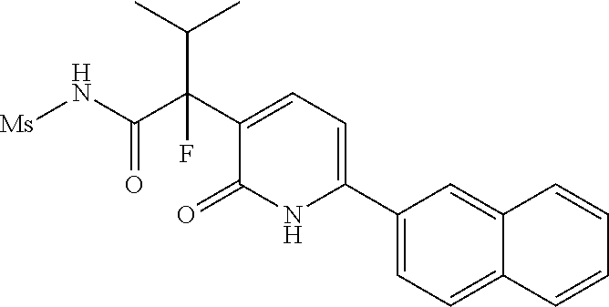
C1(C2=CC=C(C(C(N[Ms])=O)(C(C)C)F)C(=O)N2)=CC=C2C(=C1)C=CC=C2
